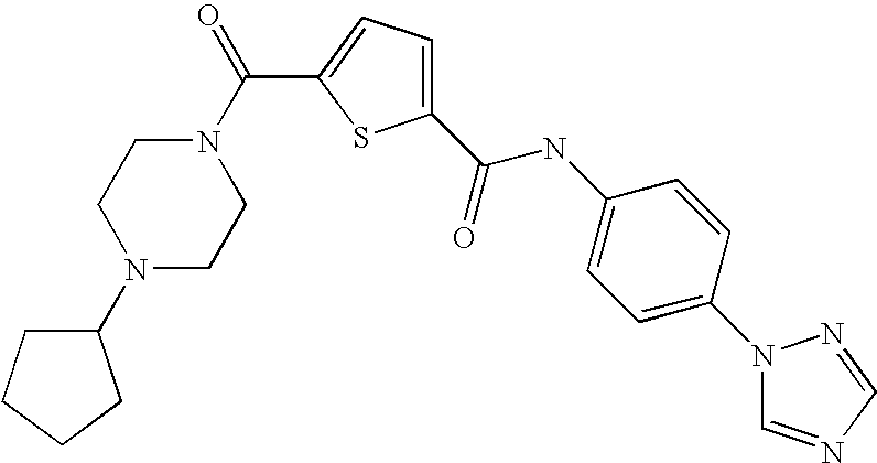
C1(C(=O)NC2=CC=C(N3C=NC=N3)C=C2)=CC=C(C(N2CCN(C3CCCC3)CC2)=O)S1
